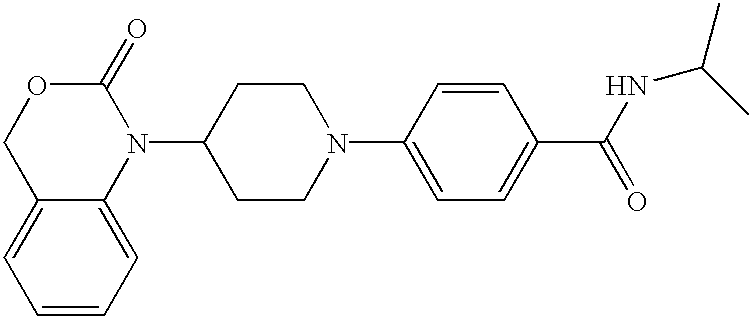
C12=CC=CC=C1N(C1CCN(C3=CC=C(C(=O)NC(C)C)C=C3)CC1)C(=O)OC2
